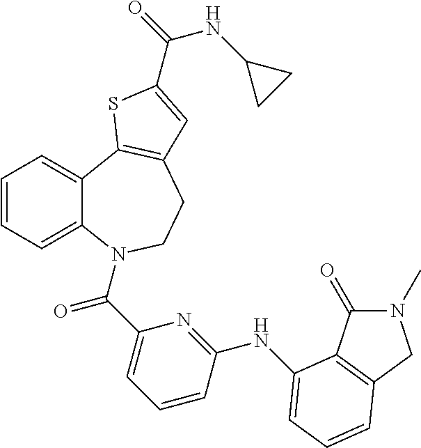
C1=CC=C2C(=C1)C1=C(CCN2C(C2=CC=CC(NC3=CC=CC4=C3C(=O)N(C)C4)=N2)=O)C=C(C(=O)NC2CC2)S1
